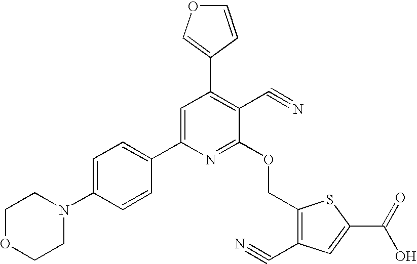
C1=C(N2CCOCC2)C=CC(C2=CC(C3=COC=C3)=C(C#N)C(OCC3=C(C#N)C=C(C(=O)O)S3)=N2)=C1
